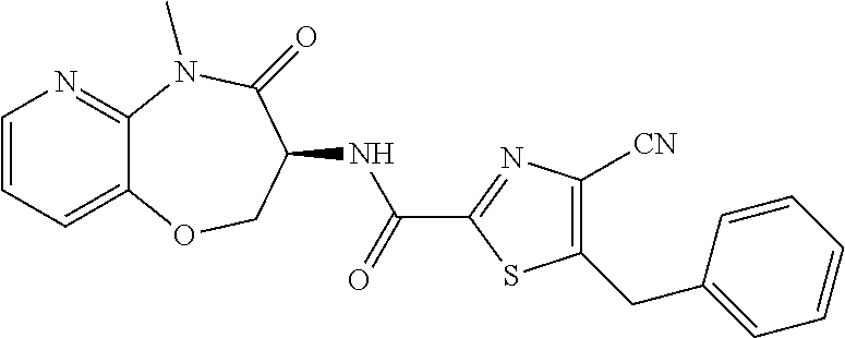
C1=CC=C2C(=N1)N(C)C(=O)C(NC(C1=NC([CN])=C(CC3=CC=CC=C3)S1)=O)CO2
